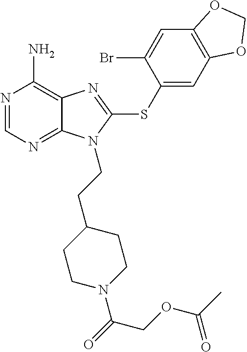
N1=CN=C2C(=C1N)N=C(SC1=CC3=C(C=C1Br)OCO3)N2CCC1CCN(C(=O)COC(C)=O)CC1
